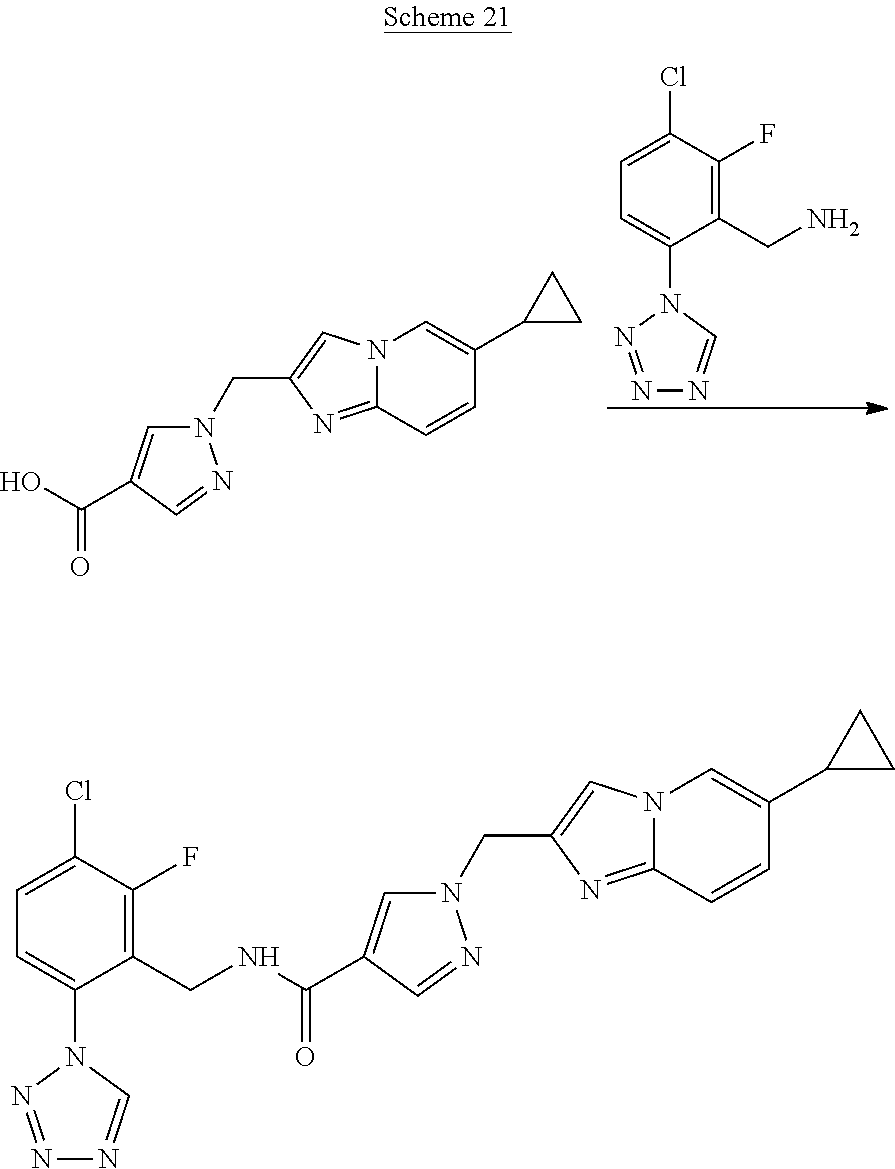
N1(CC2=CN3C(=N2)C=CC(C2CC2)=C3)C=C(C(O)=O)C=N1.NCC1=C(F)C(Cl)=CC=C1N1N=NN=C1.N1(CC2=CN3C(=N2)C=CC(C2CC2)=C3)C=C(C(NCC2=C(F)C(Cl)=CC=C2N2N=NN=C2)=O)C=N1
